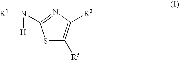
S1C([R3])=C([R2])N=C1N([R1])[H]
